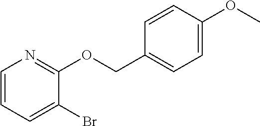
C1=CC=C(Br)C(OCC2=CC=C(OC)C=C2)=N1
